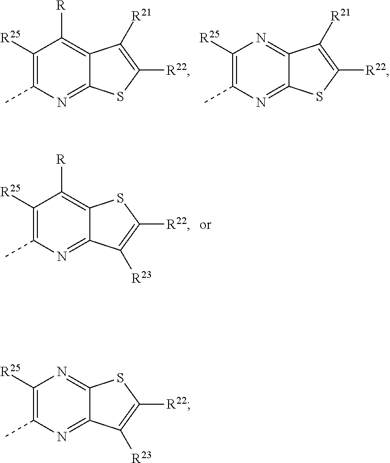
C1([R25])=C(C)N=C2C(=C1[R])C([R21])=C([R22])S2.C1([R25])=C(C)N=C2C(=N1)C([R21])=C([R22])S2.C1([R25])=C(C)N=C2C(=C1[R])SC([R22])=C2[R23].C1([R25])=C(C)N=C2C(=N1)SC([R22])=C2[R23]
